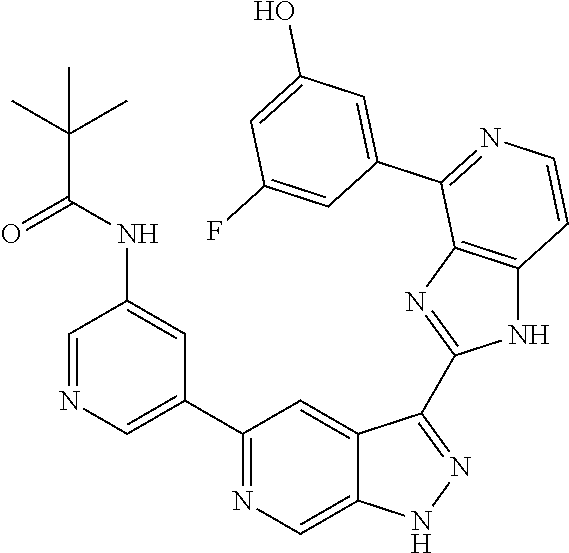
C1(C2=CN=CC(NC(C(C)(C)C)=O)=C2)=NC=C2C(=C1)C(C1=NC3=C(N1)C=CN=C3C1=CC(O)=CC(F)=C1)=NN2
